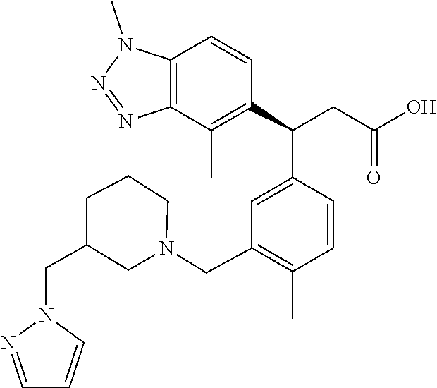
C12=C(C(C)=C(C(CC(O)=O)C3=CC(CN4CCCC(CN5N=CC=C5)C4)=C(C)C=C3)C=C1)N=NN2C
